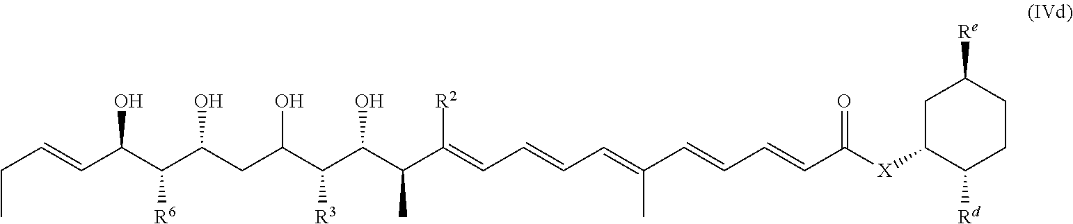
C(=CC(C(C(CC(C(C(C(C(=CC=CC=C(C=CC=CC([X]C1C([Rd])CCC([Re])C1)=O)C)[R2])C)O)[R3])O)O)[R6])O)CC
